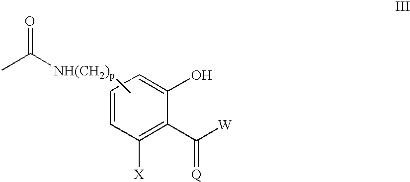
C1=CC=C(O)C(C([W])=[Q])=C1[X].C[NH(CH2)p]C(C)=O
